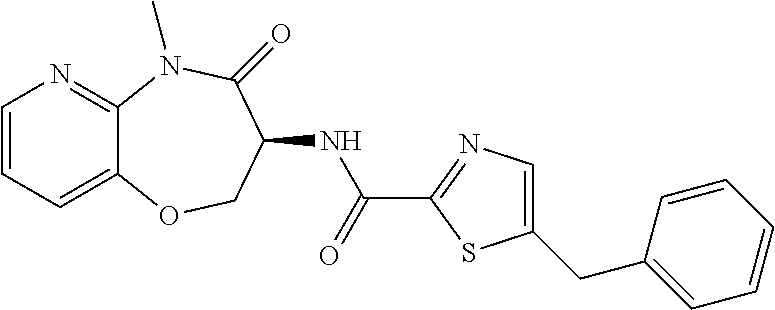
C1=CC=C2C(=N1)N(C)C(=O)C(NC(C1=NC=C(CC3=CC=CC=C3)S1)=O)CO2
